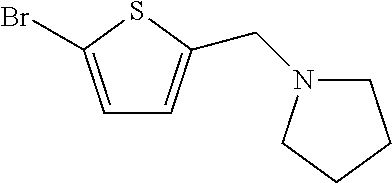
C1=C(Br)SC(CN2CCCC2)=C1
